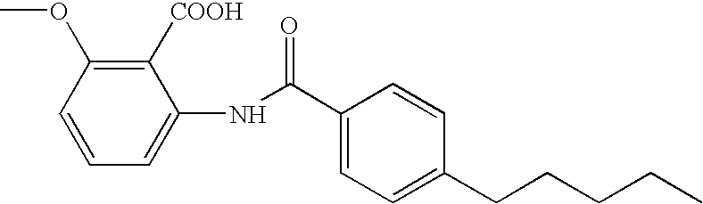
C1=CC=C(NC(C2=CC=C(CCCCC)C=C2)=O)C([COOH])=C1OC
